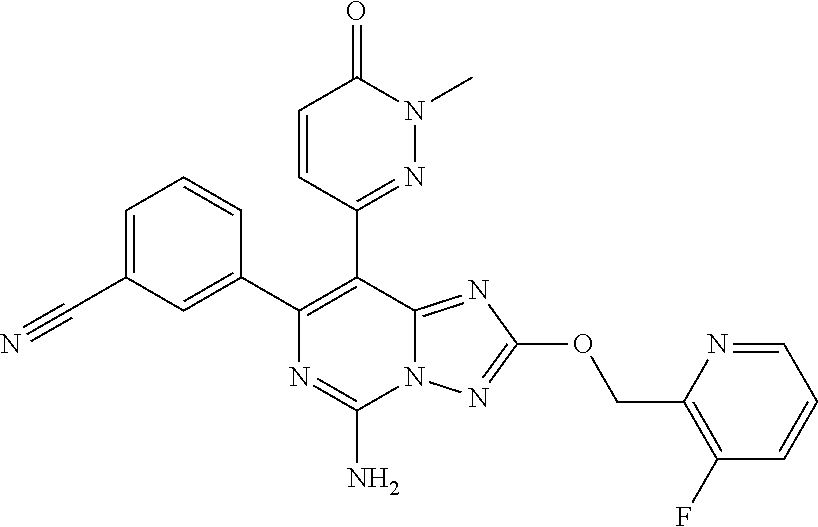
C1=C(C#N)C=C(C2=C(C3=NN(C)C(=O)C=C3)C3=NC(OCC4=C(F)C=CC=N4)=NN3C(N)=N2)C=C1
